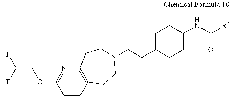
C1C(CCN2CCC3=C(CC2)C=CC(OCC(F)(F)C)=N3)CCC(NC([R4])=O)C1
